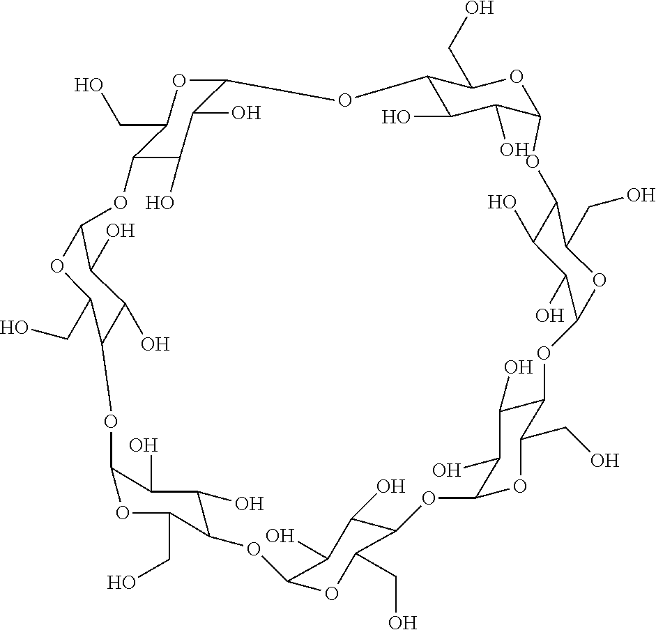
O1C2C(O)C(O)C(C1CO)OC1OC(CO)C(C(O)C1O)OC1OC(CO)C(OC3OC(CO)C(OC4C(O)C(O)C(OC5C(O)C(O)C(C(CO)O5)OC5C(O)C(O)C(O2)C(CO)O5)C(CO)O4)C(O)C3O)C(O)C1O
